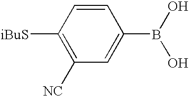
C1([NC])=C([iBuS])C=CC(B(O)O)=C1
